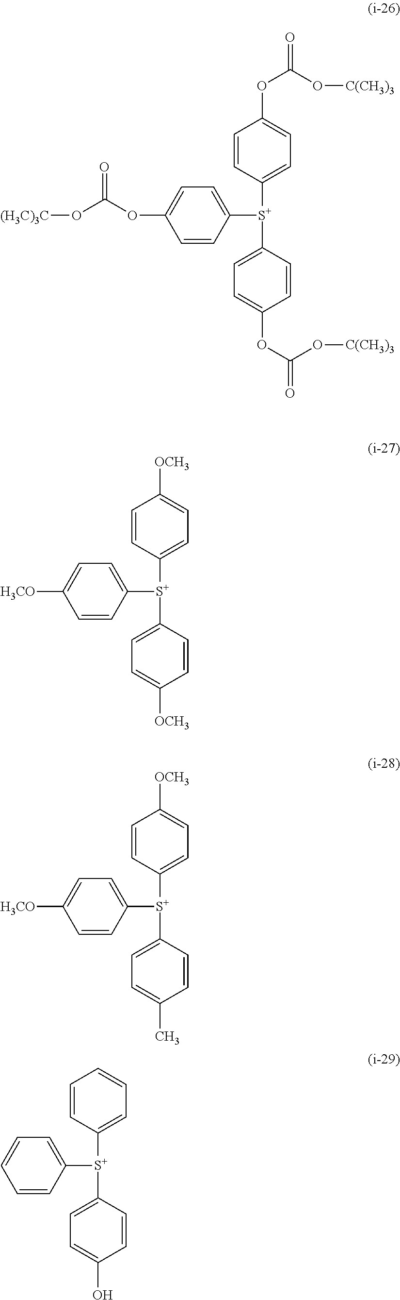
C1([S+](C2=CC=C(C)C=C2)C2=CC=C([OCH3])C=C2)=CC=C([H3CO])C=C1.C1([S+](C2=CC=C(O)C=C2)C2=CC=CC=C2)=CC=CC=C1.C1([S+](C2=CC=C(OC(=O)O[C(CH3)3])C=C2)C2=CC=C(OC(=O)O[C(CH3)3])C=C2)=CC=C(OC(O[(H3C)3C])=O)C=C1.C1([S+](C2=CC=C([OCH3])C=C2)C2=CC=C([OCH3])C=C2)=CC=C([H3CO])C=C1
